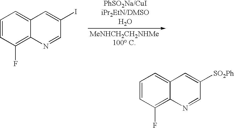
C1=CC(F)=C2C(=C1)C=C(I)C=N2.C1=CC(F)=C2C(=C1)C=C([SO2Ph])C=N2
